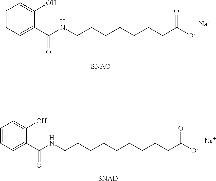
C1=CC=C(C(NCCCCCCCCCC([O-])=O)=O)C(O)=C1.[Na].[SNAD].C1=CC=C(C(NCCCCCCCC([O-])=O)=O)C(O)=C1.[Na]
